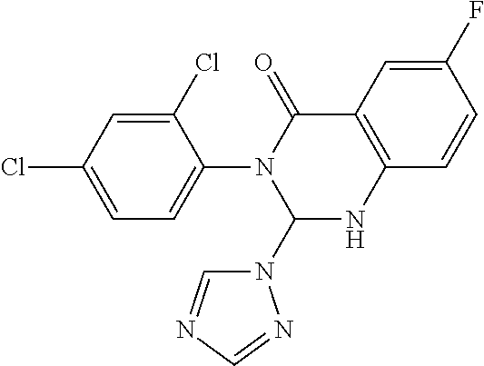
N1(C2=CC=C(Cl)C=C2Cl)C(N2C=NC=N2)NC2=C(C1=O)C=C(F)C=C2
